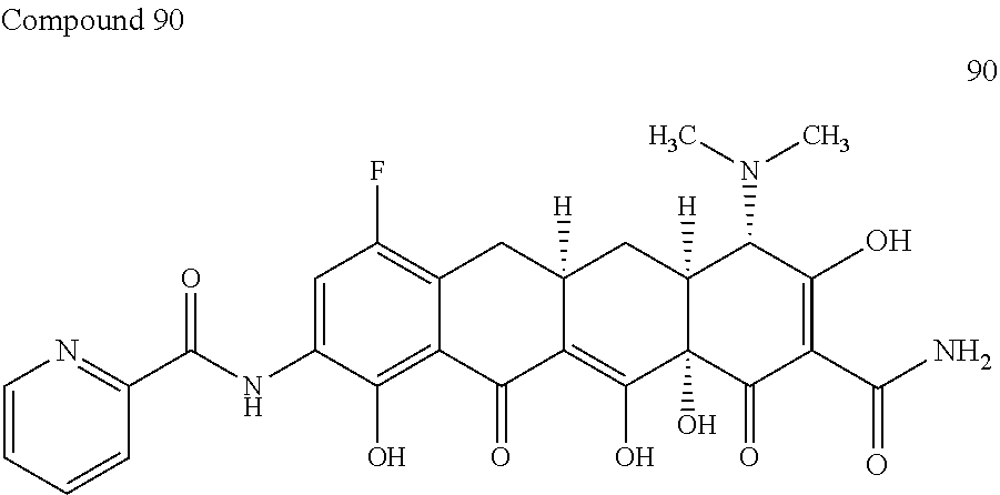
C1=C(NC(C2=NC=CC=C2)=O)C(O)=C2C(=C1F)CC1([H])C(=C(O)C3(O)C([H])(C1)C(N(C)C)C(O)=C(C(N)=O)C3=O)C2=O
